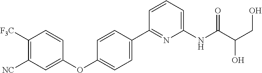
[NC]C1=C([F3C])C=CC(OC2=CC=C(C3=NC(NC(C(CO)O)=O)=CC=C3)C=C2)=C1
